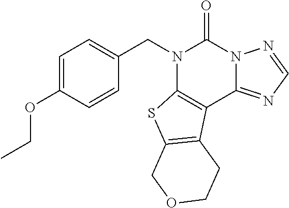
N1(CC2=CC=C(OCC)C=C2)C2=C(C3=NC=NN3C1=O)C1=C(S2)COCC1
